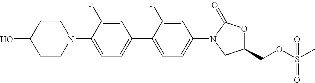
C1CN(C2=CC=C(C3=CC=C(N4C(=O)OC(COS(C)(=O)=O)C4)C=C3F)C=C2F)CCC1O
